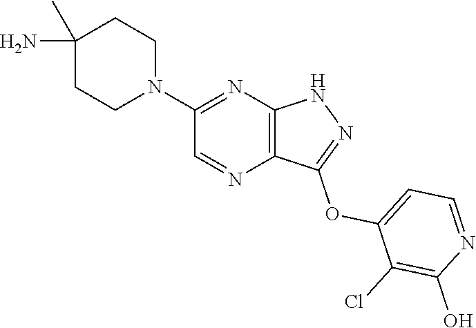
C1(C)(N)CCN(C2=NC3=C(N=C2)C(OC2=CC=NC(O)=C2Cl)=NN3)CC1
